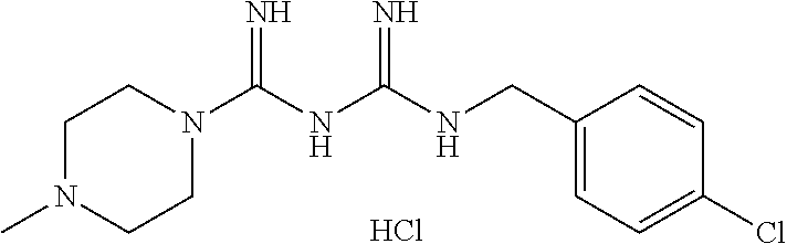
C1N(C)CCN(C(NC(NCC2=CC=C(Cl)C=C2)=N)=N)C1.Cl
